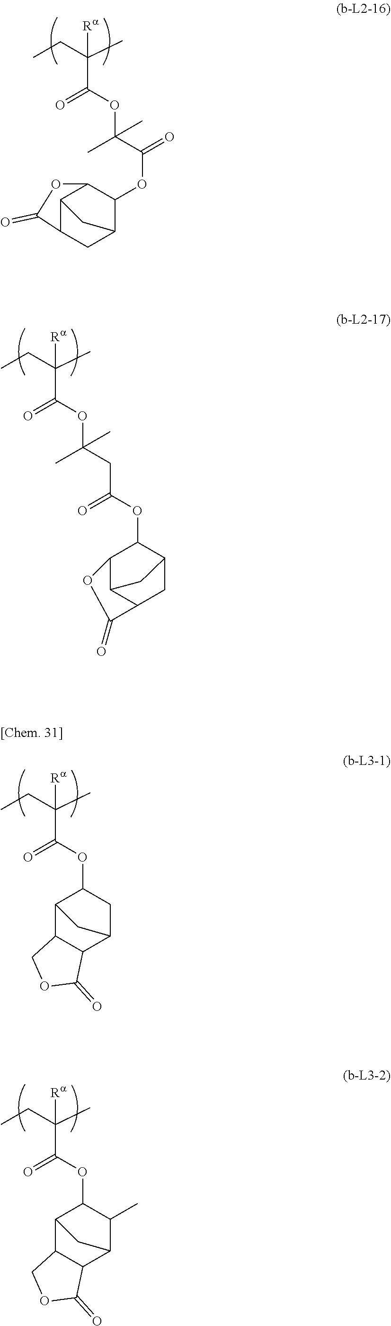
C(C(OC(CC(OC1C2C3C(CC1C3)C(=O)O2)=O)(C)C)=O)(CC)(C)[Ra].C(C(OC(C(OC1C2C3C(CC1C3)C(=O)O2)=O)(C)C)=O)(CC)(C)[Ra].C(C(OC1C2C3C(C(C1)C2)C(=O)OC3)=O)(CC)(C)[Ra].C(C(OC1C2C3C(C(C1C)C2)C(=O)OC3)=O)(CC)(C)[Ra]
